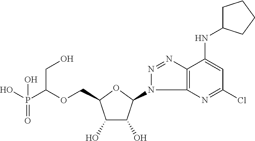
C(OCC1C(O)C(O)C(N2C3=C(N=N2)C(NC2CCCC2)=CC(Cl)=N3)O1)(P(O)(=O)O)CO
